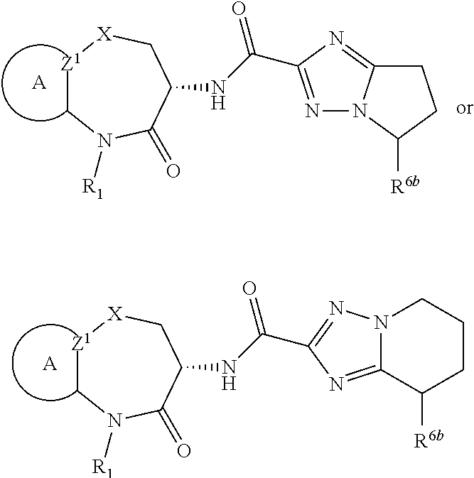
[A].[Z1]1CN([R1])C(=O)C(NC(=O)C2=NN3C(=N2)CCC3[R6b])C[X]1.[A].[Z1]1CN([R1])C(=O)C(NC(=O)C2=NN3C(=N2)C([R6b])CCC3)C[X]1
